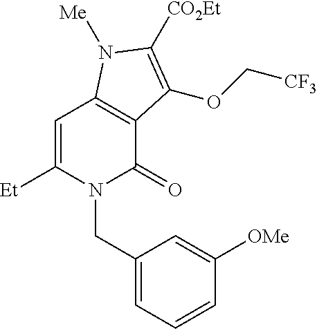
C1=C([Et])N(CC2=CC=CC([OMe])=C2)C(=O)C2=C1N([Me])C([CO2Et])=C2OC[CF3]
